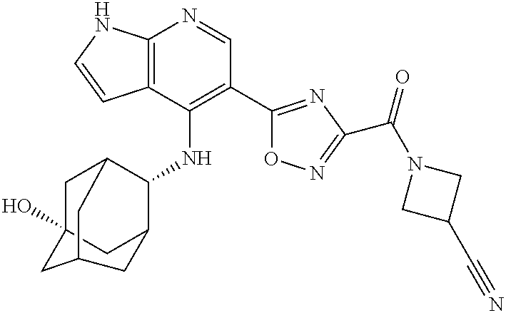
C12=C(C(NC3C4CC5(O)CC3CC(C5)C4)=C(C3=NC(C(N4CC(C#N)C4)=O)=NO3)C=N1)C=CN2
